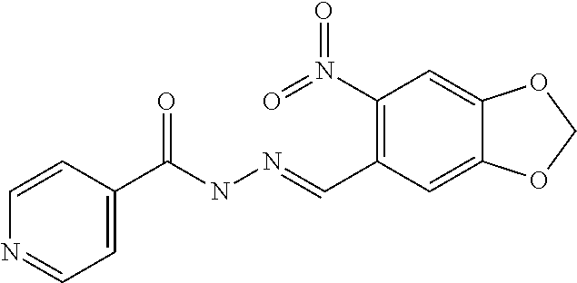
C1=CC(C(=O)NN=CC2=C(N(=O)=O)C=C3C(=C2)OCO3)=CC=N1
